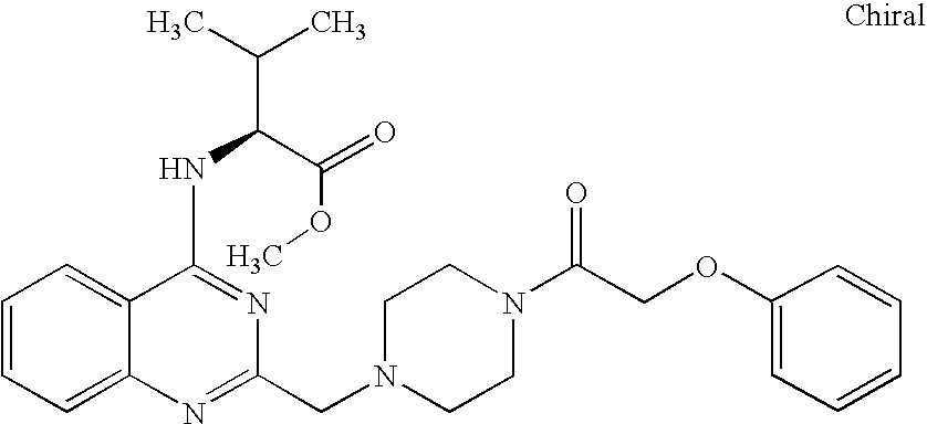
C1=CC=C2C(=C1)N=C(CN1CCN(C(COC3=CC=CC=C3)=O)CC1)N=C2NC(C(=O)OC)C(C)C
